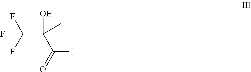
C(C(O)(C(=O)[L])C)(F)(F)F
